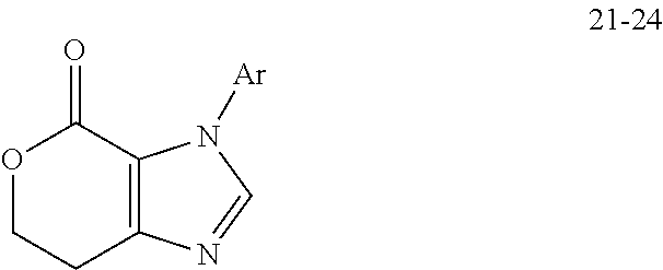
O1CCC2=C(C1=O)N([Ar])C=N2
